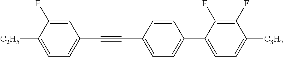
C1=C(F)C([C2H5])=CC=C1C#CC1=CC=C(C2=CC=C([C3H7])C(F)=C2F)C=C1
